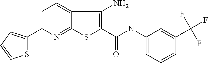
C1=C2C(=NC(C3=CC=CS3)=C1)SC(C(=O)NC1=CC=CC(C(F)(F)F)=C1)=C2N
